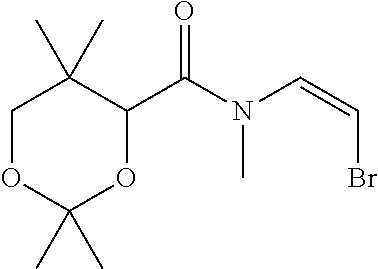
C1OC(C)(C)OC(C(N(C=CBr)C)=O)C1(C)C
